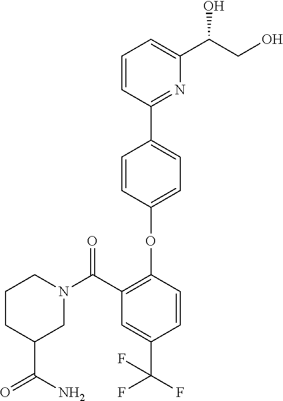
C1=C(OC2=C(C(N3CCCC(C(N)=O)C3)=O)C=C(C(F)(F)F)C=C2)C=CC(C2=NC(C(CO)O)=CC=C2)=C1
